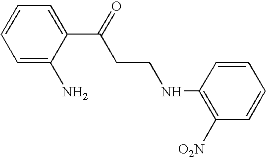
C1=C(N)C(C(=O)CCNC2=C([O2N])C=CC=C2)=CC=C1
